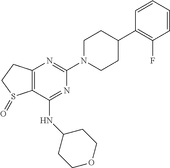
C1CN(C2=NC3=C(C(NC4CCOCC4)=N2)S(=O)CC3)CCC1C1=C(F)C=CC=C1
